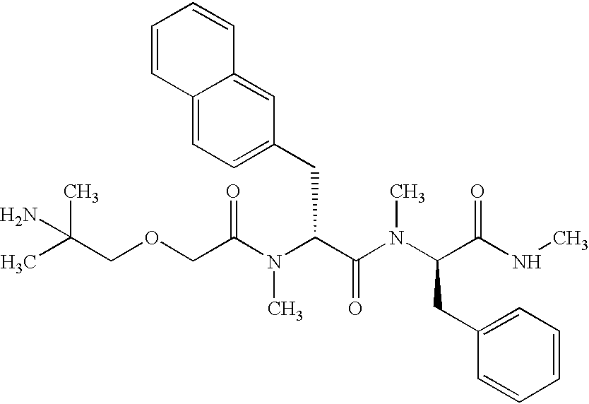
CC(COCC(N(C(C(N(C(CC1=CC=CC=C1)C(=O)NC)C)=O)CC1=CC=C2C(=C1)C=CC=C2)C)=O)(C)N
